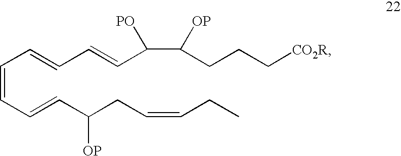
C(=CC=CC(CC=CCC)[OP])C=CC=CC(C(CCC[CO2R])[OP])[PO]
